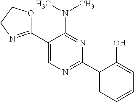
N(C1=NC(C2=CC=CC=C2O)=NC=C1C1=NCCO1)(C)C
